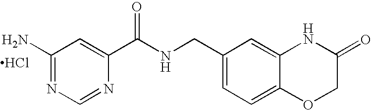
C1(N)=NC=NC(C(NCC2=CC=C3C(=C2)NC(=O)CO3)=O)=C1.Cl
